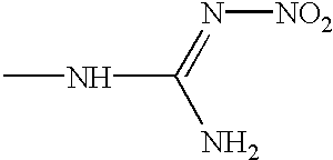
CNC(=N[NO2])N
